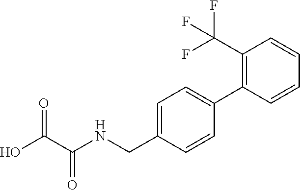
C1(C2=C(C(F)(F)F)C=CC=C2)=CC=C(CNC(C(O)=O)=O)C=C1
